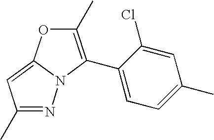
N1=C(C)C=C2N1C(C1=CC=C(C)C=C1Cl)=C(C)O2
